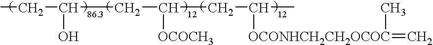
CCC(CC(CC([OCONHCH2CH2OCOC](=C)C)C)[OCOCH3])O
